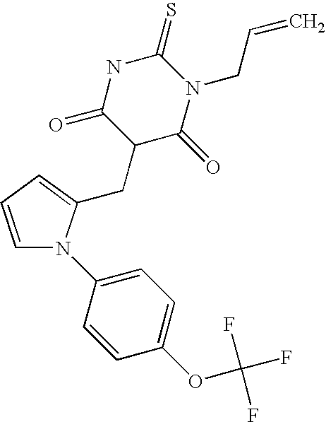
C1=CC=C(CC2C(=O)N(CC=C)C(=S)NC2=O)N1C1=CC=C(OC(F)(F)F)C=C1
